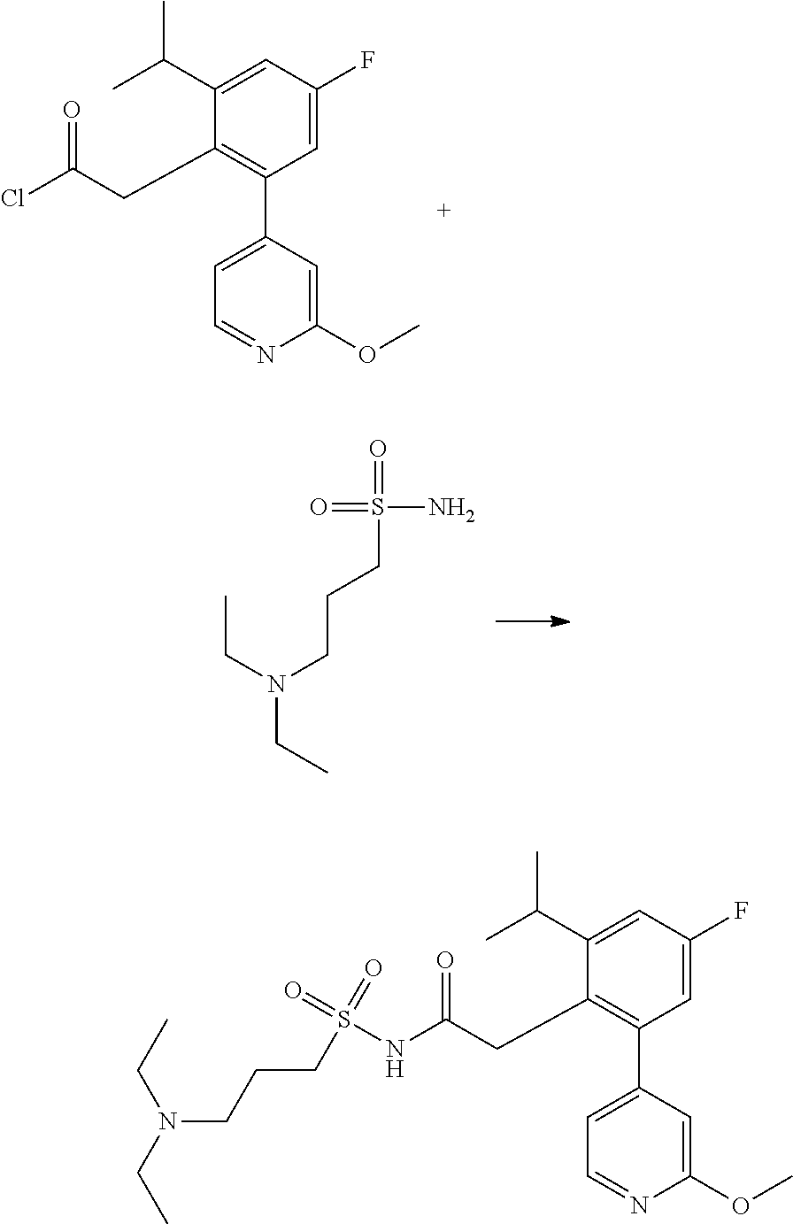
C1=C(F)C=C(C(C)C)C(CC(=O)Cl)=C1C1=CC=NC(OC)=C1.O=S(N)(=O)CCCN(CC)CC.C1=C(F)C=C(C(C)C)C(CC(=O)NS(CCCN(CC)CC)(=O)=O)=C1C1=CC=NC(OC)=C1
